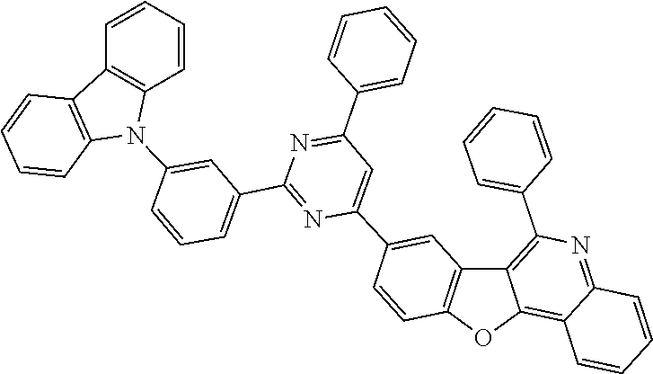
C1=CC=C(C2=NC(C3=CC=CC(N4C5=C(C=CC=C5)C5=C4C=CC=C5)=C3)=NC(C3=CC4=C(C=C3)OC3=C5C(=NC(C6=CC=CC=C6)=C43)C=CC=C5)=C2)C=C1
